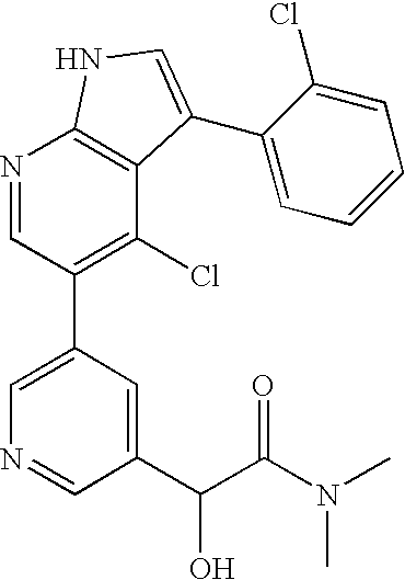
C1(C2=C(Cl)C3=C(N=C2)NC=C3C2=CC=CC=C2Cl)=CN=CC(C(C(N(C)C)=O)O)=C1
